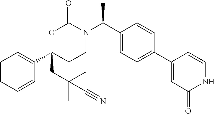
O1C(C2=CC=CC=C2)(CC(C)(C)C#N)CCN(C(C2=CC=C(C3=CC(=O)NC=C3)C=C2)C)C1=O
